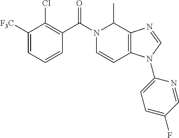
C1([F3C])=CC=CC(C(N2C=CC3=C(C2C)N=CN3C2=CC=C(F)C=N2)=O)=C1Cl
